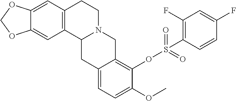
C12=CC3=C(C=C1OCO2)CCN1C3CC2=CC=C(OC)C(OS(=O)(=O)C3=C(F)C=C(F)C=C3)=C2C1
